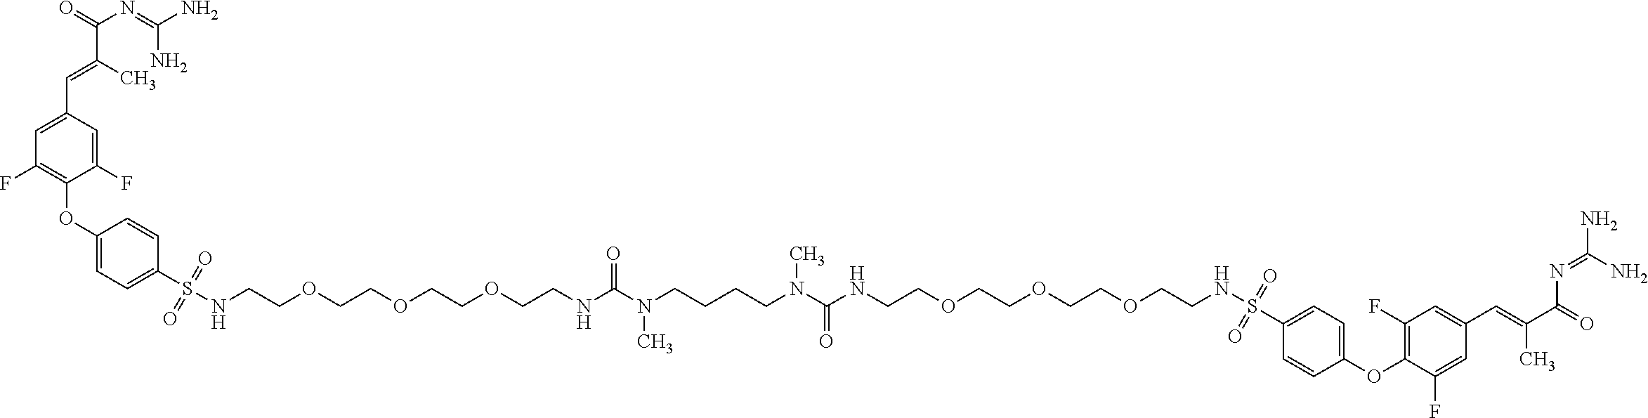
C1=C(C=C(C(=O)N=C(N)N)C)C=C(F)C(OC2=CC=C(S(NCCOCCOCCOCCNC(N(CCCCN(C(NCCOCCOCCOCCNS(C3=CC=C(OC4=C(F)C=C(C=C(C(=O)N=C(N)N)C)C=C4F)C=C3)(=O)=O)=O)C)C)=O)(=O)=O)C=C2)=C1F
